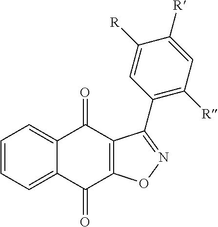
C1=CC=C2C(=C1)C(=O)C1=C(C2=O)ON=C1C1=C([R])C=C([R])C([R])=C1
